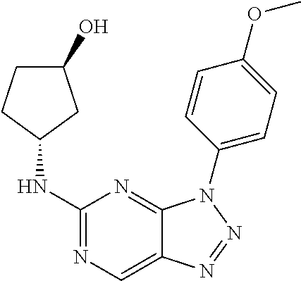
C1(NC2CC(O)CC2)=NC=C2C(=N1)N(C1=CC=C(OC)C=C1)N=N2
